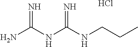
NC(NC(NCCC)=N)=N.Cl
